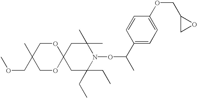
C1C(CC)(CC)N(OC(C)C2=CC=C(OCC3CO3)C=C2)C(C)(C)CC12OCC(C)(COC)CO2
